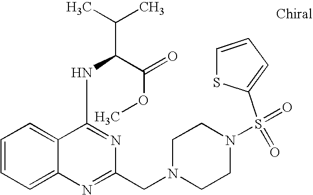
C1=CC=C2C(=C1)C(NC(C(C)C)C(=O)OC)=NC(CN1CCN(S(=O)(=O)C3=CC=CS3)CC1)=N2
